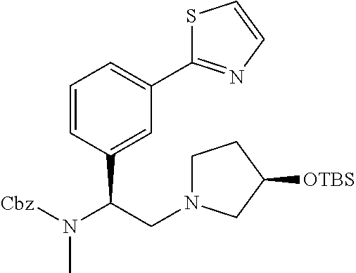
C1=CC(C(N([Cbz])C)CN2CCC([OTBS])C2)=CC(C2=NC=CS2)=C1
